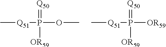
[Q51](P(OC)([OR59])=[Q50])C.[Q51](P([OR59])([OR59])=[Q50])C
